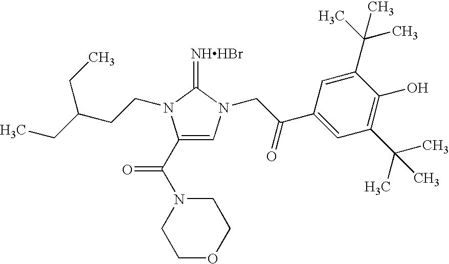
[NHHBr]=C1N(CCC(CC)CC)C(C(N2CCOCC2)=O)=CN1CC(C1=CC(C(C)(C)C)=C(O)C(C(C)(C)C)=C1)=O
